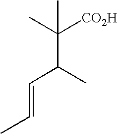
C(C(C=CC)C)(C)([CO2H])C
